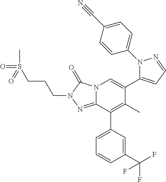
N12C(=NN(CCCS(C)(=O)=O)C1=O)C(C1=CC=CC(C(F)(F)F)=C1)=C(C)C(C1=CC=NN1C1=CC=C(C#N)C=C1)=C2
